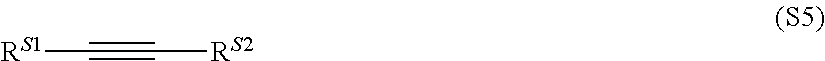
C(#C[RS2])[RS1]
